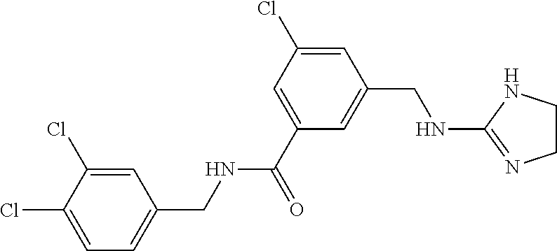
C1(Cl)=CC(CNC(C2=CC(Cl)=CC(CNC3=NCCN3)=C2)=O)=CC=C1Cl
